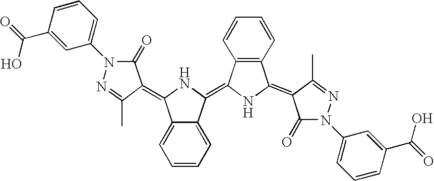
C12=CC=CC=C1C(=C1NC(=C3C(=O)N(C4=CC=CC(C(O)=O)=C4)N=C3C)C3=C1C=CC=C3)NC2=C1C(=O)N(C2=CC=CC(C(O)=O)=C2)N=C1C
